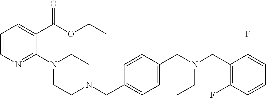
C1=CN=C(N2CCN(CC3=CC=C(CN(CC4=C(F)C=CC=C4F)CC)C=C3)CC2)C(C(OC(C)C)=O)=C1
